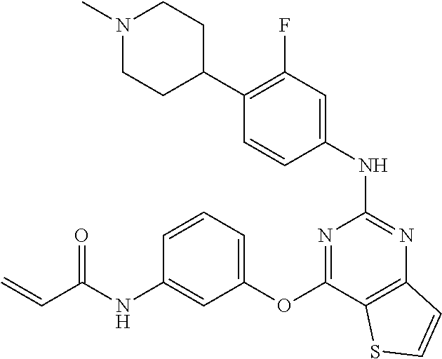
C1(C2=C(F)C=C(NC3=NC4=C(C(OC5=CC=CC(NC(C=C)=O)=C5)=N3)SC=C4)C=C2)CCN(C)CC1
